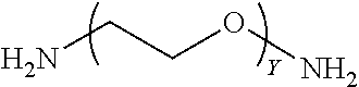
NCCON
